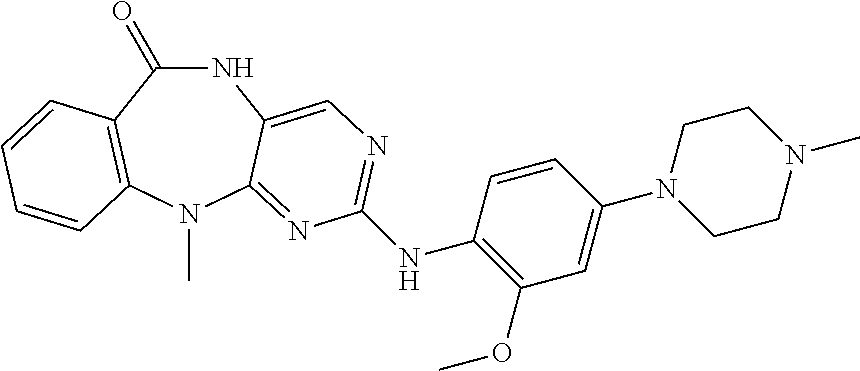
N1C(=O)C2=C(N(C)C3=NC(NC4=C(OC)C=C(N5CCN(C)CC5)C=C4)=NC=C13)C=CC=C2
